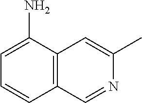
C12=C(C(N)=CC=C1)C=C(C)N=C2
